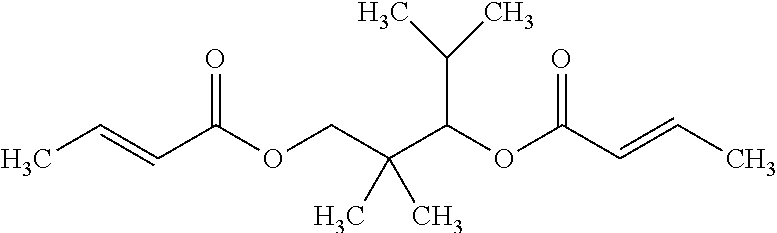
C(=CC(OCC(C(OC(C=CC)=O)C(C)C)(C)C)=O)C
